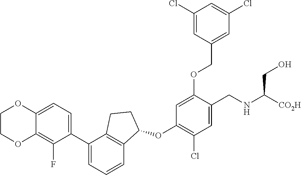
C1COC2=C(F)C(C3=CC=CC4=C3CCC4OC3=C(Cl)C=C(CNC([CO2H])CO)C(OCC4=CC(Cl)=CC(Cl)=C4)=C3)=CC=C2O1
